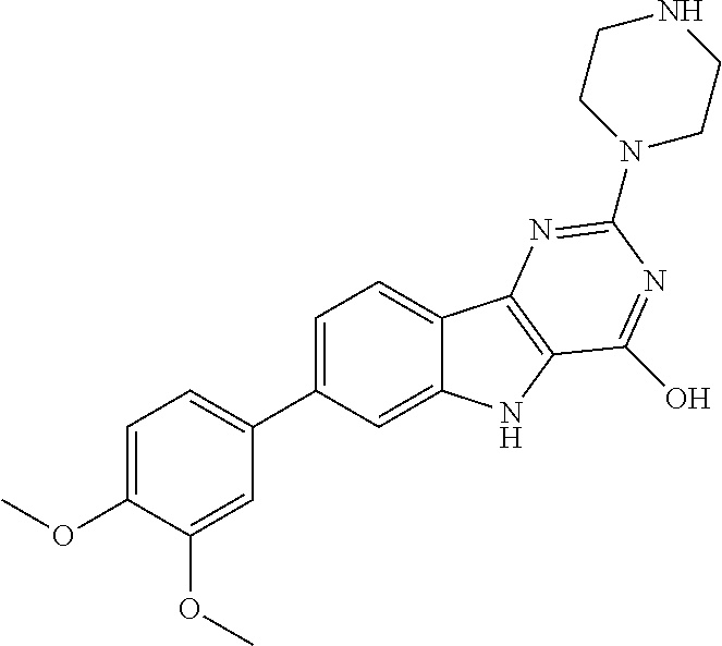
C1=C(OC)C(OC)=CC(C2=CC=C3C(=C2)NC2=C3N=C(N3CCNCC3)N=C2O)=C1
